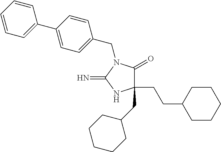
C1(CCC2CCCCC2)(CC2CCCCC2)C(=O)N(CC2=CC=C(C3=CC=CC=C3)C=C2)C(=N)N1
